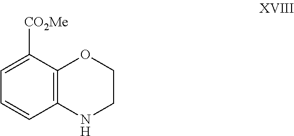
C1=CC2=C(C([CO2Me])=C1)OCCN2
